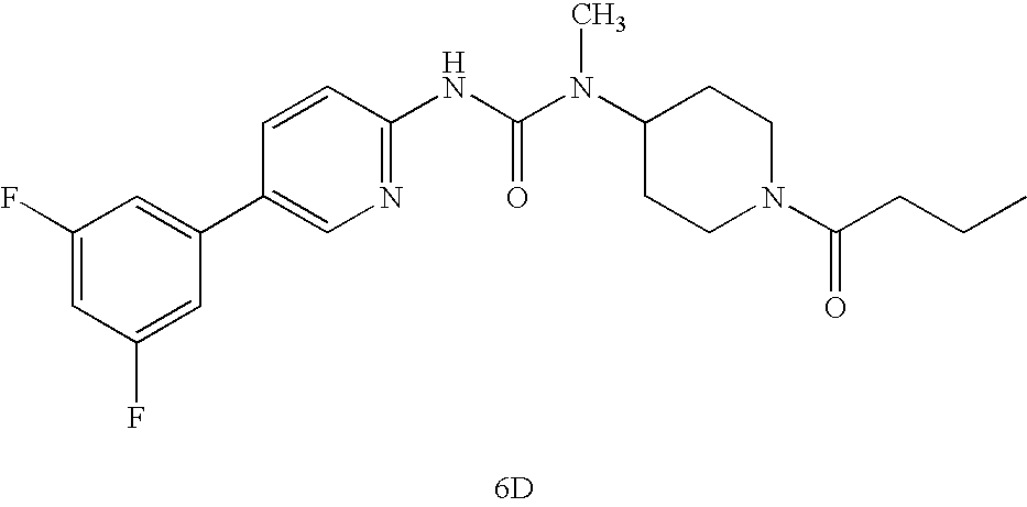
[6D].C1(C2=CC(F)=CC(F)=C2)=CN=C(NC(N(C2CCN(C(=O)CCC)CC2)C)=O)C=C1
